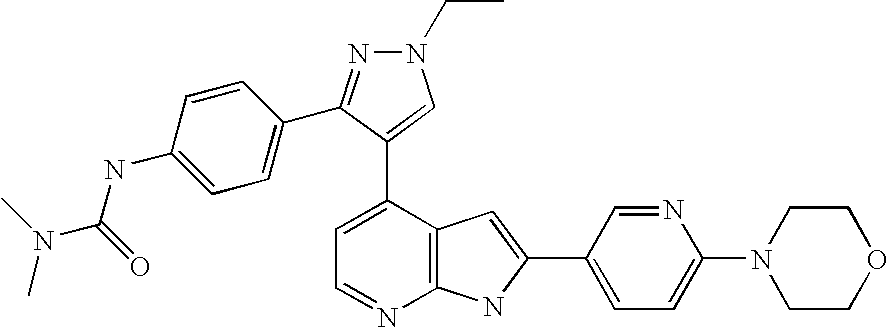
C1=C(C2=CN(CC)N=C2C2=CC=C(NC(N(C)C)=O)C=C2)C2=C(N=C1)NC(C1=CC=C(N3CCOCC3)N=C1)=C2
